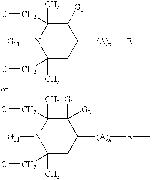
C(C1(C)N([G11])C(C)(C[G])CC([(A)x][E]C)C1[G1])[G].C(C1(C)N([G11])C(C)(C[G])CC([(A)x][E]C)C1([G1])[G2])[G]
